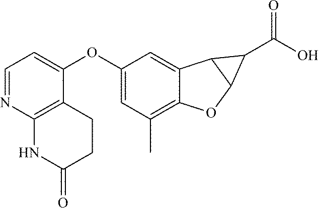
C12=C(C)C=C(OC3=CC=NC4=C3CCC(=O)N4)C=C1C1C(O2)C1C(O)=O
